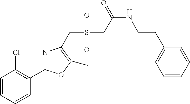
C1=CC=CC(C2=NC(CS(=O)(=O)CC(NCCC3=CC=CC=C3)=O)=C(C)O2)=C1Cl
